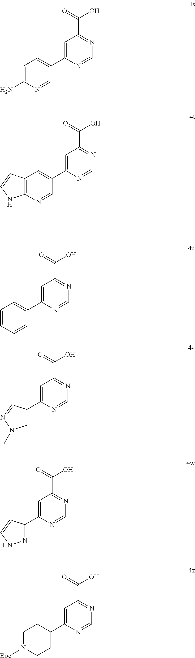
C1=C(N)N=CC(C2=CC(C(=O)O)=NC=N2)=C1.C12=C(N=CC(C3=CC(C(=O)O)=NC=N3)=C1)NC=C2.C1N([Boc])CC=C(C2=CC(C(=O)O)=NC=N2)C1.C1=CC=CC(C2=CC(C(=O)O)=NC=N2)=C1.C1=C(C2=CN(C)N=C2)N=CN=C1C(=O)O.C1=C(C2=NNC=C2)N=CN=C1C(=O)O
